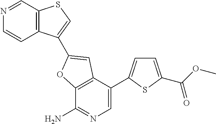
N1=CC2=C(C=C1)C(C1=CC3=C(C(N)=NC=C3C3=CC=C(C(=O)OC)S3)O1)=CS2
